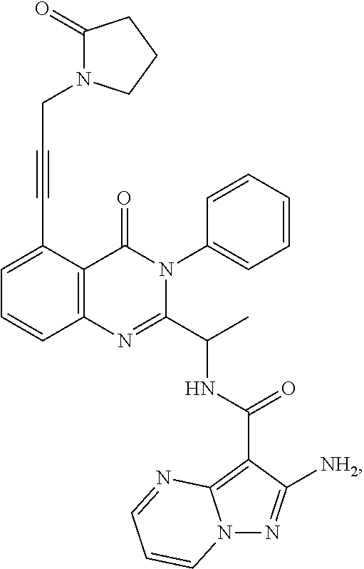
C12=C(C(C#CCN3C(=O)CCC3)=CC=C1)C(=O)N(C1=CC=CC=C1)C(C(C)NC(C1=C3N(N=C1[NH2])C=CC=N3)=O)=N2
